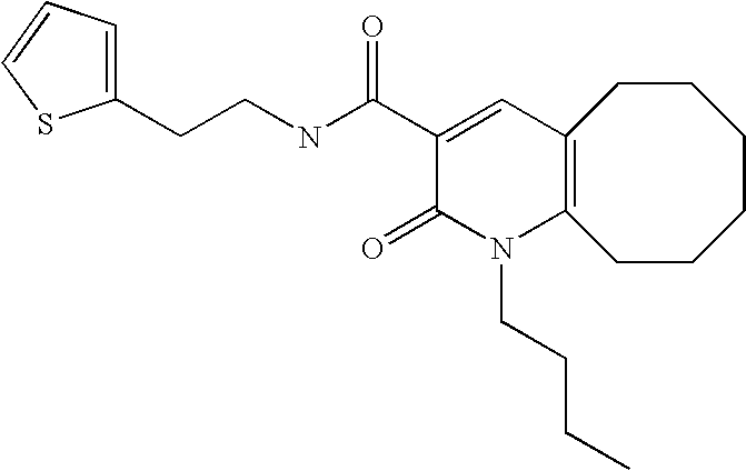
C(NC(C1=CC2=C(N(CCCC)C1=O)CCCCCC2)=O)CC1=CC=CS1
